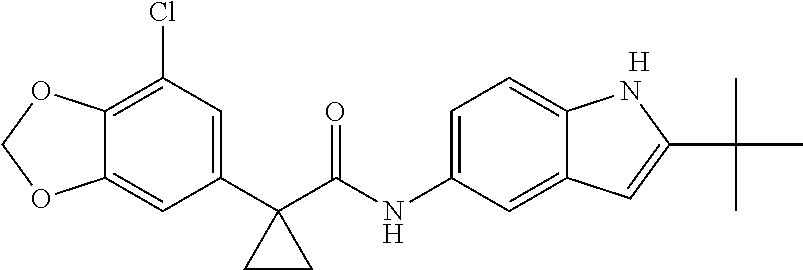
C1(C2(C(NC3=CC=C4C(=C3)C=C(C(C)(C)C)N4)=O)CC2)=CC(Cl)=C2C(=C1)OCO2.[H]
